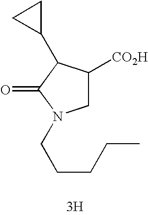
C1([CO2H])CN(CCCCC)C(=O)C1C1CC1.[3H]
